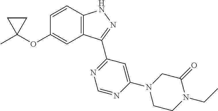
C1C(C)(OC2=CC3=C(C=C2)NN=C3C2=NC=NC(N3CCN(CC)C(=O)C3)=C2)C1
